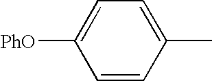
C1=CC(C)=CC=C1[PhO]
